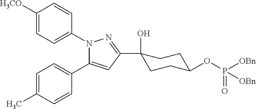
C1([H3CO])=CC=C(N2C(C3=CC=C(C)C=C3)=CC(C3(O)CCC(OP(=O)([OBn])[OBn])CC3)=N2)C=C1
